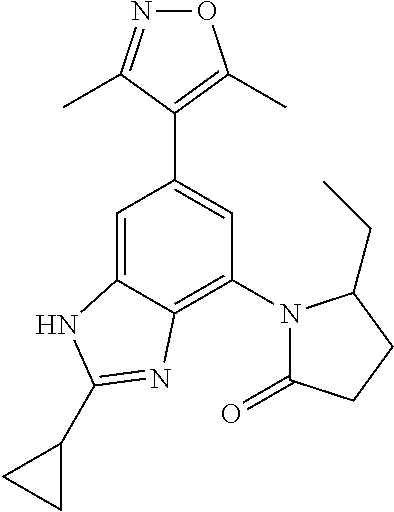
C1=C2C(=C(N3C(=O)CCC3CC)C=C1C1=C(C)ON=C1C)N=C(C1CC1)N2
